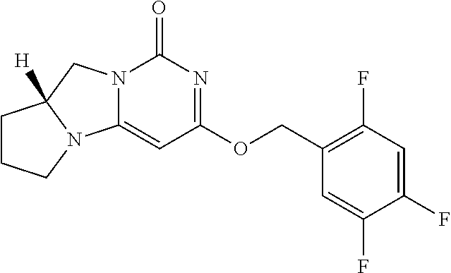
N12C(=CC(OCC3=C(F)C=C(F)C(F)=C3)=NC1=O)N1C([H])(C2)CCC1
